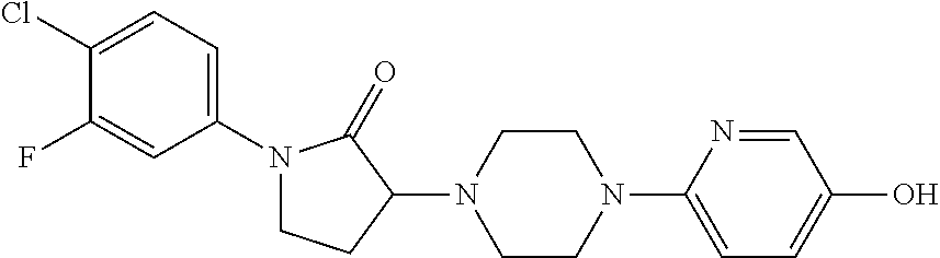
C1(N2CCC(N3CCN(C4=CC=C(O)C=N4)CC3)C2=O)=CC=C(Cl)C(F)=C1
